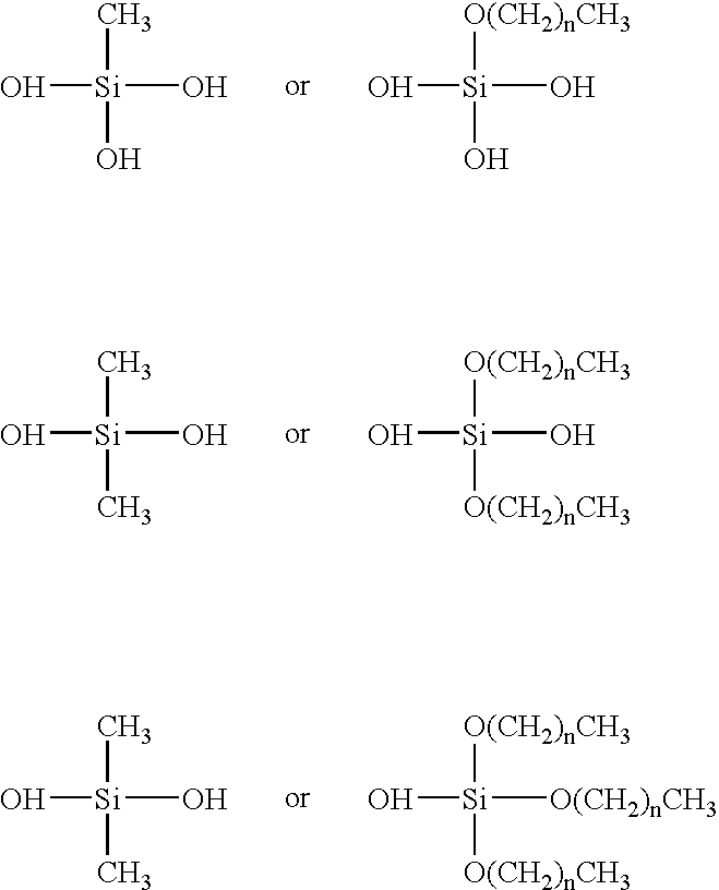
O[Si](C)(O)O.O[Si]([O(CH2)nCH3])(O)O.O[Si](C)(C)O.O[Si]([O(CH2)nCH3])([O(CH2)nCH3])O.O[Si](C)(C)O.O[Si]([O(CH2)nCH3])([O(CH2)nCH3])[O(CH2)nCH3]
